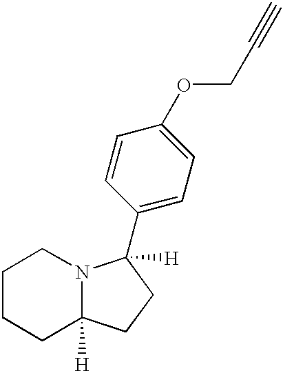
C1CCC2([H])N(C1)C([H])(C1=CC=C(OCC#C)C=C1)CC2
